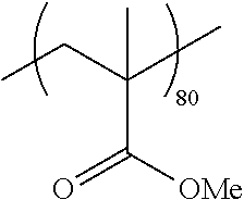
C(C)C(C)(C)C([OMe])=O
